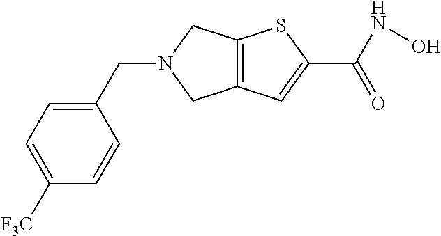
C1(CN2CC3=C(C2)SC(C(NO)=O)=C3)=CC=C([F3C])C=C1
